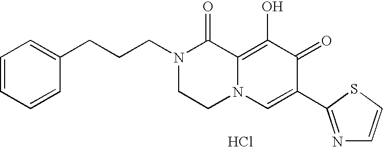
C1(CCCN2CCN3C(=C(O)C(=O)C(C4=NC=CS4)=C3)C2=O)=CC=CC=C1.Cl
